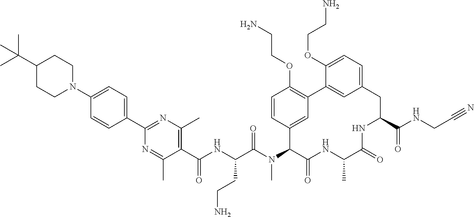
C1(C(NC(C(N(C2C(=O)NC(C)C(=O)NC(C(NCC#N)=O)CC3=CC=C(OCCN)C(=C3)C3=C(OCCN)C=CC2=C3)C)=O)CCN)=O)=C(C)N=C(C2=CC=C(N3CCC(C(C)(C)C)CC3)C=C2)N=C1C
